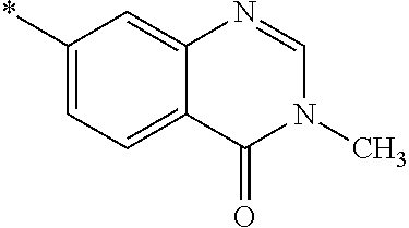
*C1=CC=C2C(=C1)N=CN(C)C2=O
